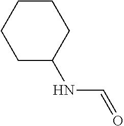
C1C(NC=O)CCCC1
